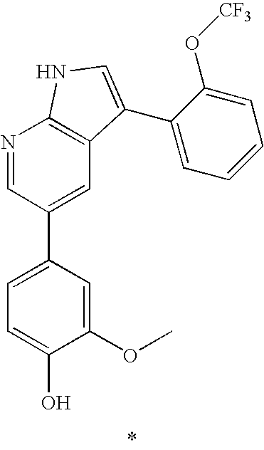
C1(OC)=CC(C2=CC3=C(N=C2)NC=C3C2=CC=CC=C2O[CF3])=CC=C1O
